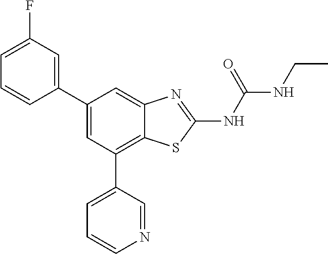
C1(C2=CC(F)=CC=C2)=CC(C2=CC=CN=C2)=C2C(=C1)N=C(NC(NCC)=O)S2
